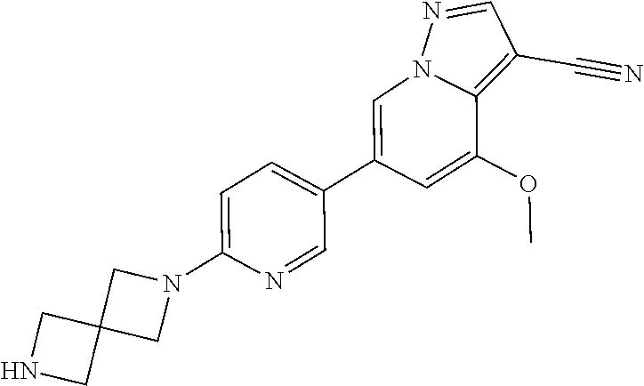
C1(C2=CN3C(=C(C#N)C=N3)C(OC)=C2)=CC=C(N2CC3(C2)CNC3)N=C1
